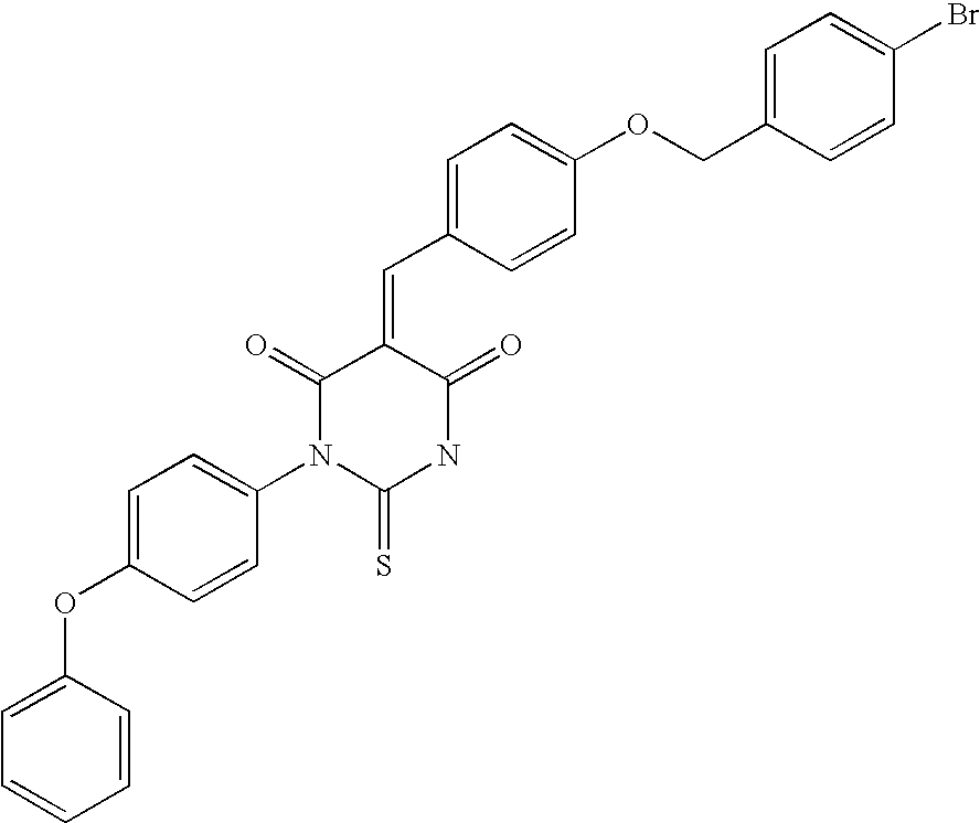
C1(OC2=CC=C(N3C(=S)NC(=O)C(=CC4=CC=C(OCC5=CC=C(Br)C=C5)C=C4)C3=O)C=C2)=CC=CC=C1
